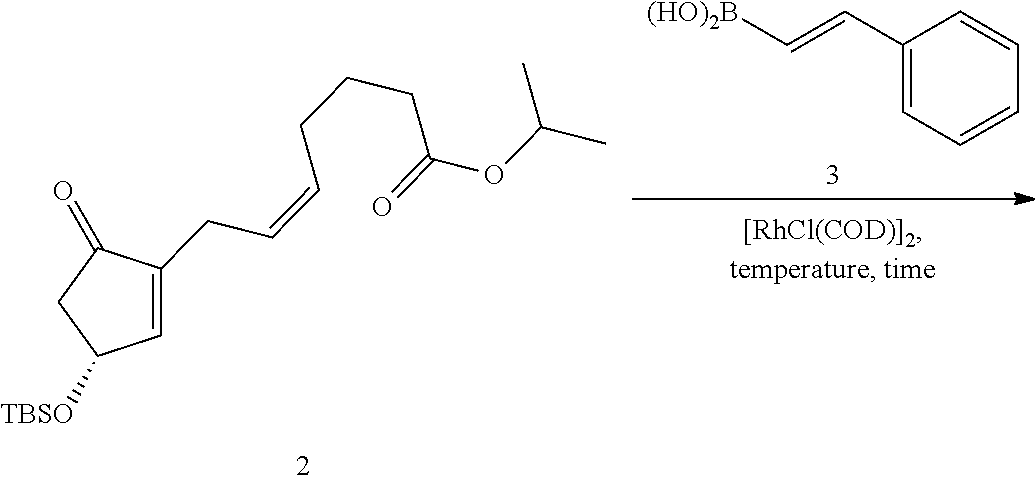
C1=C(CC=CCCCC(OC(C)C)=O)C(=O)CC1[TBSO].C1(C=C[(HO)2B])=CC=CC=C1
